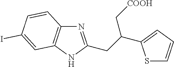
N1=C(CC(C[COOH])C2=CC=CS2)NC2=C1C=CC(I)=C2
